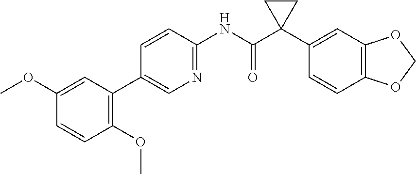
C1(OC)=CC(C2=CN=C(NC(C3(C4=CC5=C(C=C4)OCO5)CC3)=O)C=C2)=C(OC)C=C1
